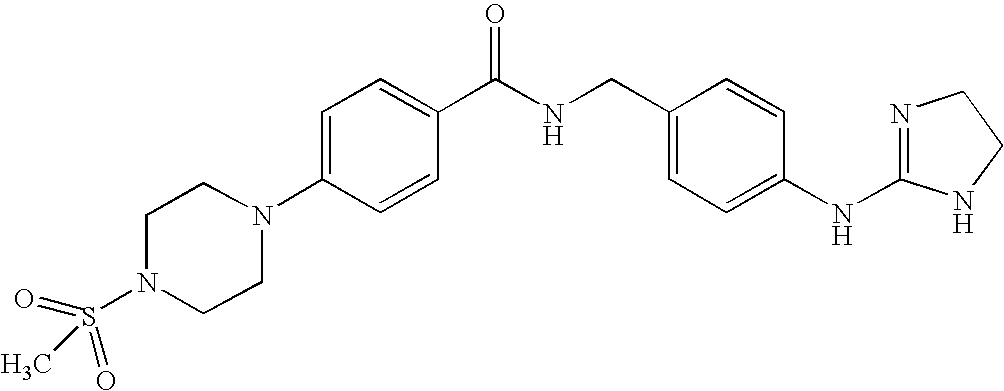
C1=C(N2CCN(S(=O)(C)=O)CC2)C=CC(C(NCC2=CC=C(NC3=NCCN3)C=C2)=O)=C1
